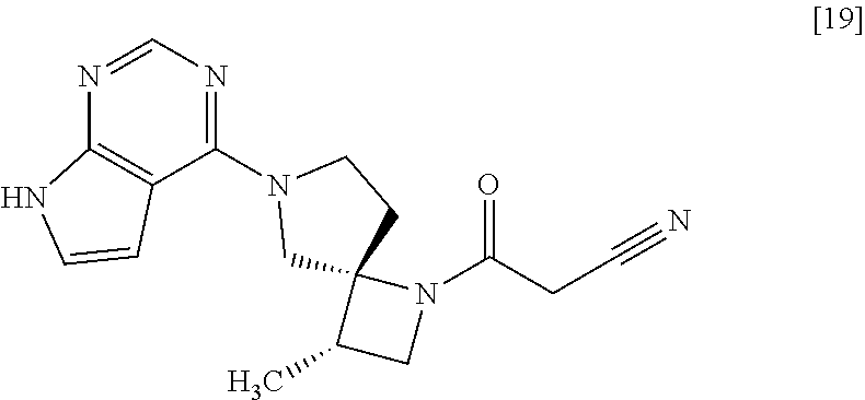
C1(C)CN(C(CC#N)=O)C12CN(C1=NC=NC3=C1C=CN3)CC2
